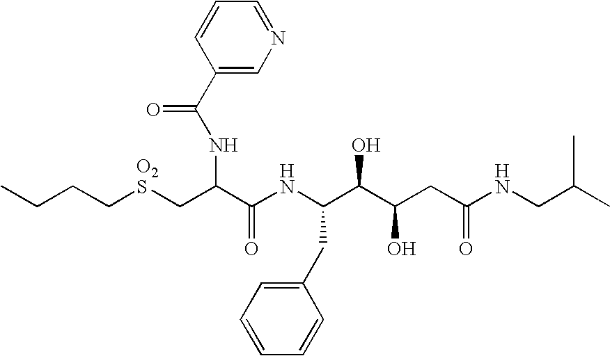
C(CC[O2S]CC(C(NC(C(C(CC(NCC(C)C)=O)O)O)CC1=CC=CC=C1)=O)NC(C1=CN=CC=C1)=O)C
